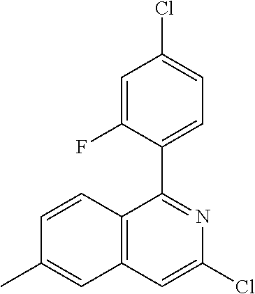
C12=C(C=C(Cl)N=C1C1=CC=C(Cl)C=C1F)C=C(C)C=C2
